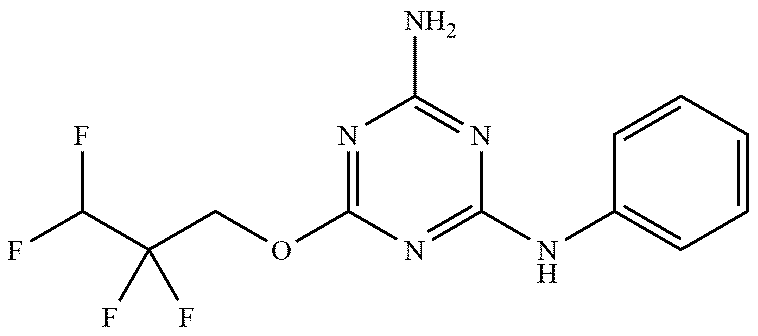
C1(N)=NC(NC2=CC=CC=C2)=NC(OCC(C(F)F)(F)F)=N1
